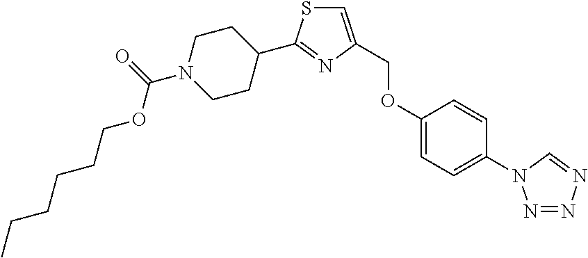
C1=C(COC2=CC=C(N3N=NN=C3)C=C2)N=C(C2CCN(C(=O)OCCCCCC)CC2)S1
